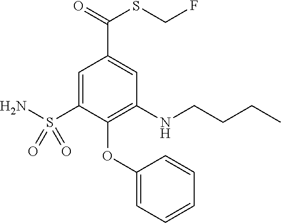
C1=C(S(N)(=O)=O)C(OC2=CC=CC=C2)=C(NCCCC)C=C1C(=O)SCF
